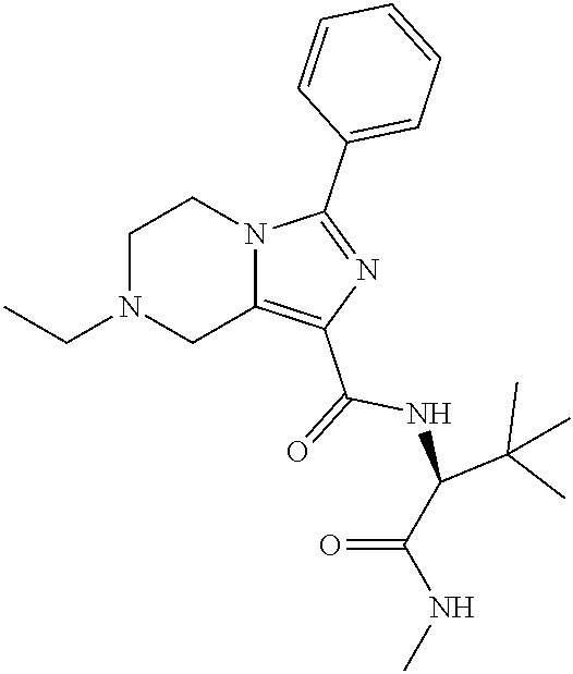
C1N(CC)CC2=C(C(=O)NC(C(NC)=O)C(C)(C)C)N=C(C3=CC=CC=C3)N2C1
